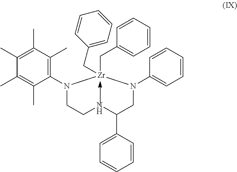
N1(C2=C(C)C(C)=C(C)C(C)=C2C)CC[NH]C(C2=CC=CC=C2)CN(C2=CC=CC=C2)[Zr]1(CC1=CC=CC=C1)CC1=CC=CC=C1
